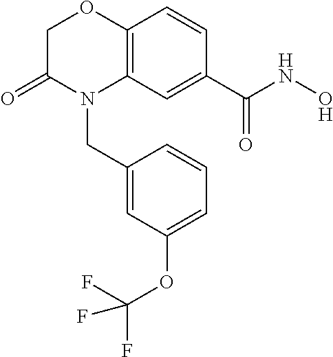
C1C(=O)N(CC2=CC(OC(F)(F)F)=CC=C2)C2=C(O1)C=CC(C(NO)=O)=C2
